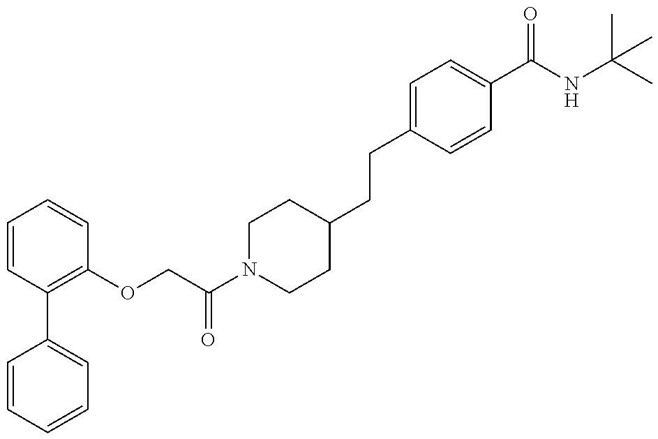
C1=CC=CC=C1C1=C(OCC(N2CCC(CCC3=CC=C(C(NC(C)(C)C)=O)C=C3)CC2)=O)C=CC=C1
